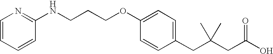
C1(OCCCNC2=NC=CC=C2)=CC=C(CC(CC(=O)O)(C)C)C=C1
